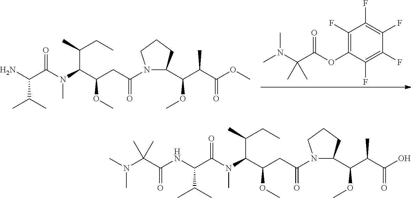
CN(C)C(C)(C(=O)OC1=C(F)C(F)=C(F)C(F)=C1F)C.COC(C(C(=O)OC)C)C1CCCN1C(CC(OC)C(N(C)C(C(N)C(C)C)=O)C(C)CC)=O.COC(C(C(=O)O)C)C1CCCN1C(CC(OC)C(N(C(C(NC(C(N(C)C)(C)C)=O)C(C)C)=O)C)C(C)CC)=O
